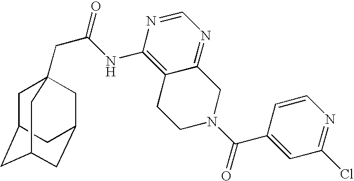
C1C2CC3CC(CC1(CC(=O)NC1=C4C(=NC=N1)CN(C(=O)C1=CC(Cl)=NC=C1)CC4)C3)C2
